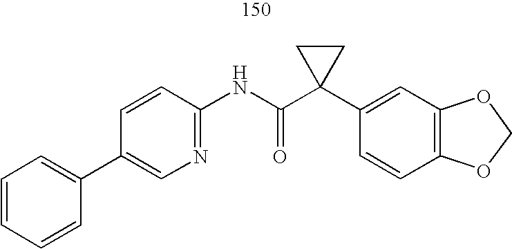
C1(C2=CC=CC=C2)=CN=C(NC(C2(C3=CC4=C(C=C3)OCO4)CC2)=O)C=C1
